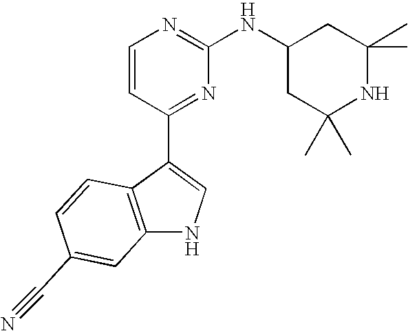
C1=CC(C2=CNC3=C2C=CC(C#N)=C3)=NC(NC2CC(C)(C)NC(C)(C)C2)=N1
